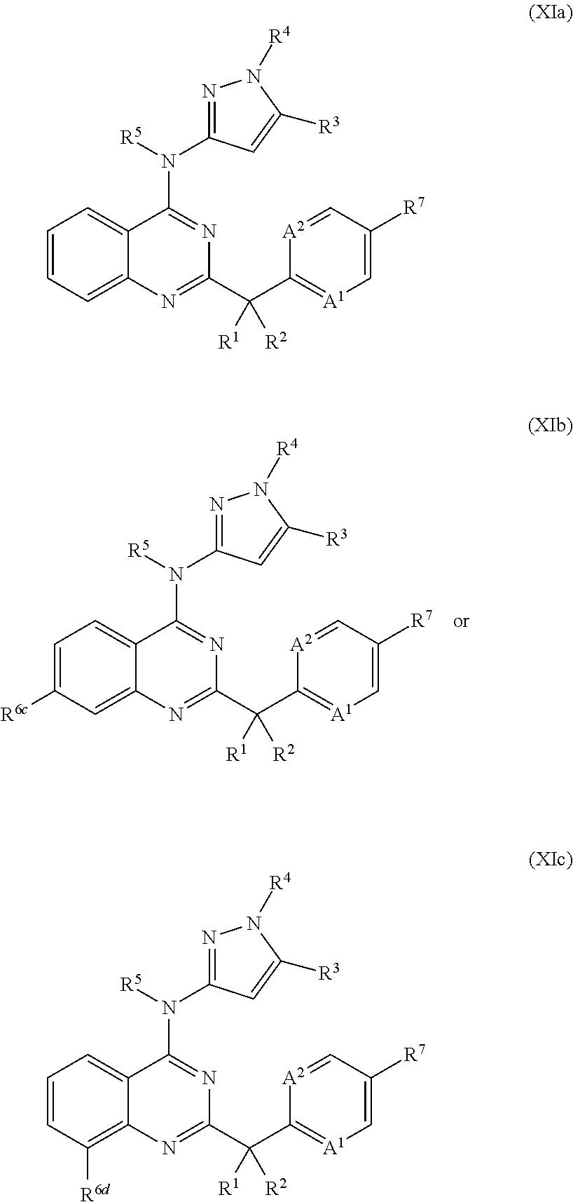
C1=C([R6c])C=C2C(=C1)C(N([R5])C1=NN([R4])C([R3])=C1)=NC(C(C1=[A1]C=C([R7])C=[A2]1)([R1])[R2])=N2.C1=CC=C2C(=C1)C(N([R5])C1=NN([R4])C([R3])=C1)=NC(C(C1=[A1]C=C([R7])C=[A2]1)([R1])[R2])=N2.C1=CC([R6d])=C2C(=C1)C(N([R5])C1=NN([R4])C([R3])=C1)=NC(C(C1=[A1]C=C([R7])C=[A2]1)([R1])[R2])=N2
